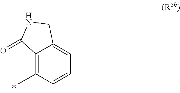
C12=C(C)C=CC=C1CNC2=O
